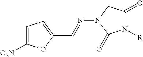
C1=C([O2N])OC(C=NN2CC(=O)N([R])C2=O)=C1
